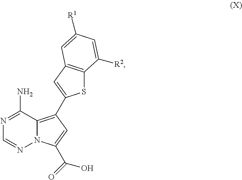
N12C(=C(C3=CC4=C(S3)C([R2])=CC([R1])=C4)C=C1C(O)=O)C(N)=NC=N2
